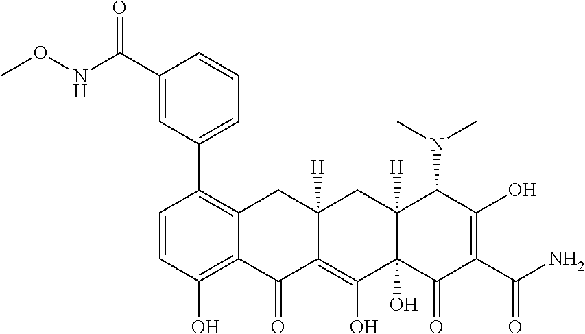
C1=CC(O)=C2C(=C1C1=CC=CC(C(NOC)=O)=C1)CC1([H])C(=C(O)C3(O)C([H])(C1)C(N(C)C)C(O)=C(C(=O)N)C3=O)C2=O
